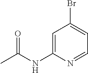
C1=C(NC(C)=O)N=CC=C1Br
